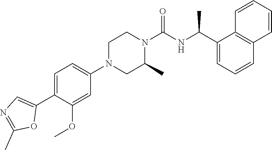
C1(C2=CN=C(C)O2)=CC=C(N2CC(C)N(C(NC(C3=CC=CC4=C3C=CC=C4)C)=O)CC2)C=C1OC
